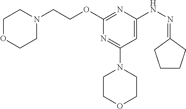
O(C1=NC(NN=C2CCCC2)=CC(N2CCOCC2)=N1)CCN1CCOCC1
